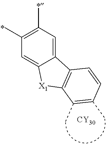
C1(C)=C(C)C=C2C(=C1)[X1]C1=C2C=CC(C)=C1C.[CY30]
